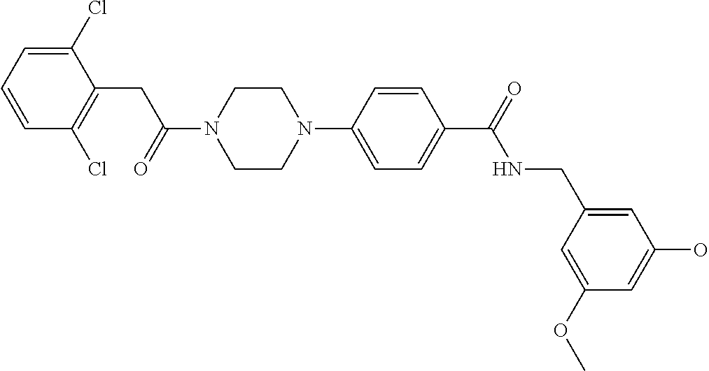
C1(Cl)=CC=CC(Cl)=C1CC(N1CCN(C2=CC=C(C(=O)NCC3=CC(O)=CC(OC)=C3)C=C2)CC1)=O
